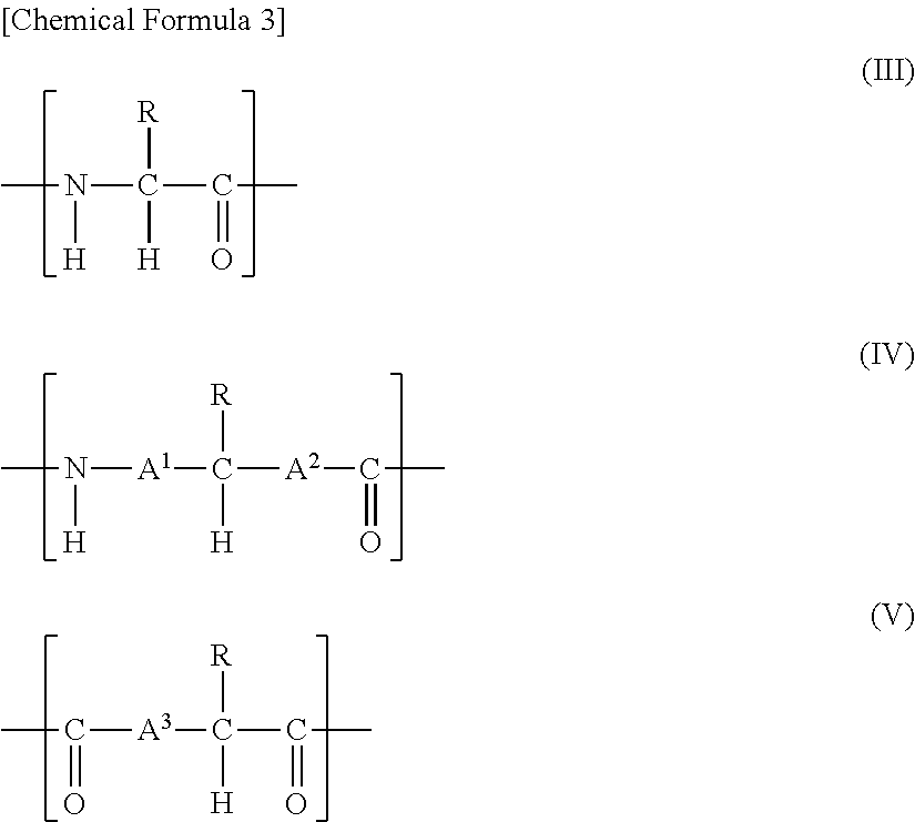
CN(C(C(C)=O)([R])[H])[H].CN([H])[A1]C([R])([H])[A2]C(C)=O.CC(=O)[A3]C([R])([H])C(C)=O
